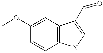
COC1=CC2=C(C=C1)NC=C2C=O
